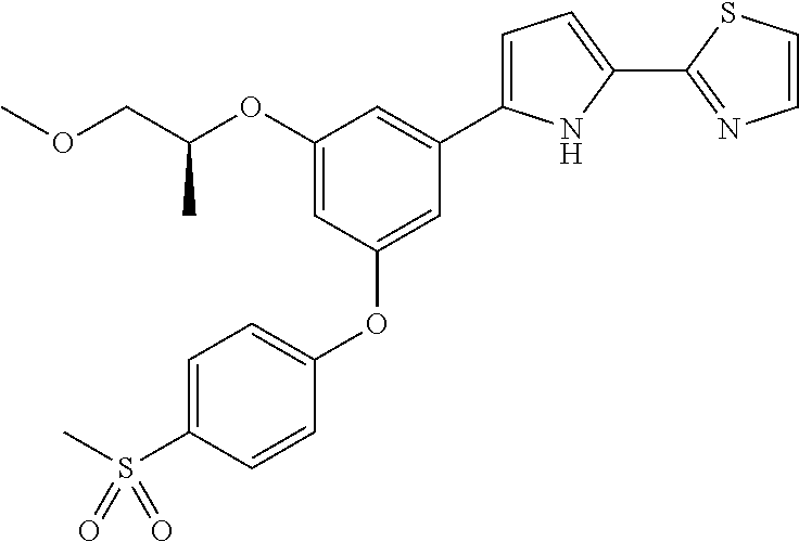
O(CC(OC1=CC(OC2=CC=C(S(C)(=O)=O)C=C2)=CC(C2=CC=C(C3=NC=CS3)N2)=C1)C)C
